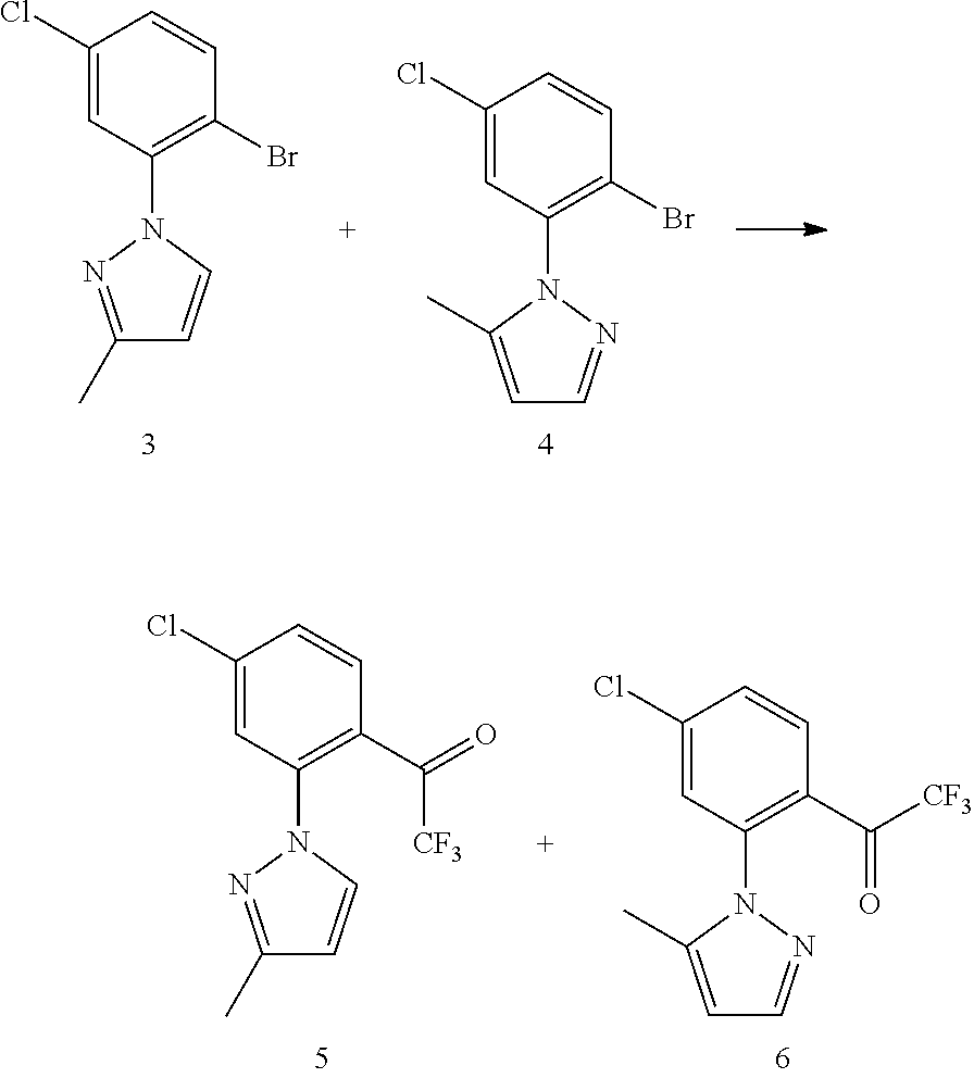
C1(Cl)=CC(N2C=CC(C)=N2)=C(Br)C=C1.C1(Cl)=CC(N2N=CC=C2C)=C(Br)C=C1.C1(Cl)=CC(N2N=CC=C2C)=C(C([CF3])=O)C=C1.C1(Cl)=CC(N2C=CC(C)=N2)=C(C(=O)[CF3])C=C1
